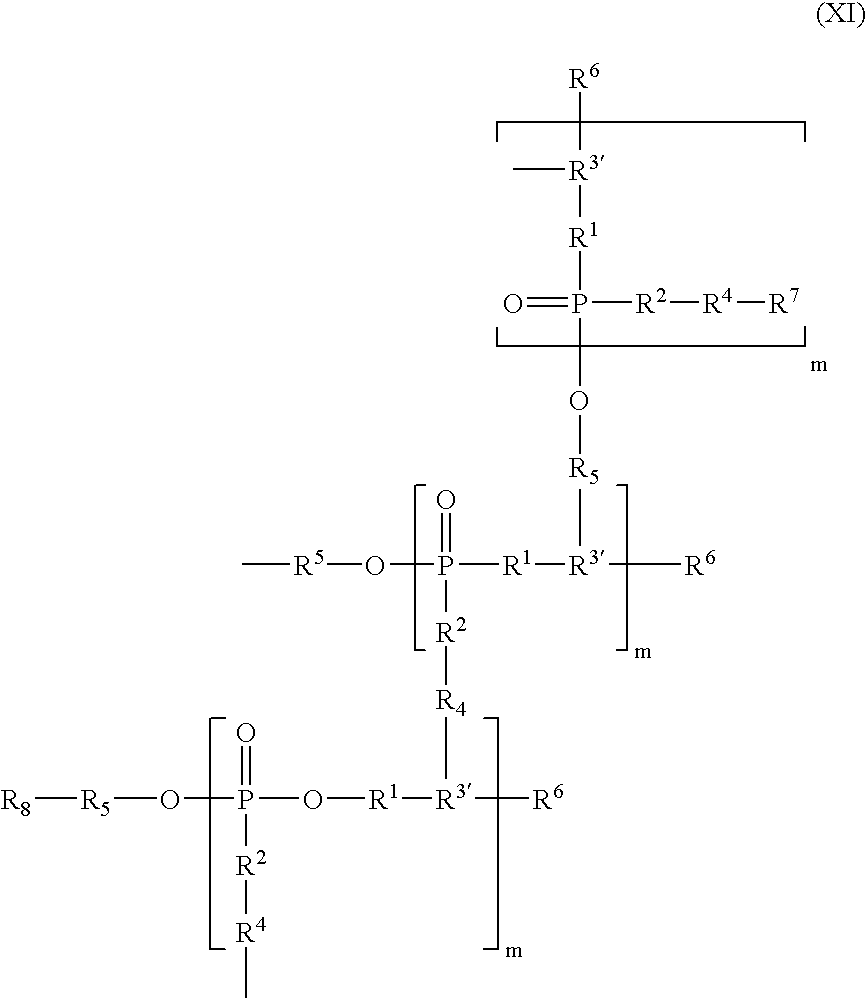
O(P(=O)([R2][R4]C)O[R1][R3]([R6])[R4][R2]P(=O)(O[R5]C)[R1][R3]([R6])[R5]OP(=O)([R2][R4][R7])[R1][R3]([R6])C)[R5][R8]
